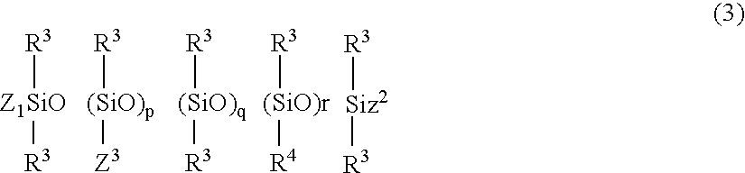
[R3][Z1SiO][R3].[R3][(SiO)p][Z3].[R3][(SiO)q][R3].[R3][(SiO)r][R4].[R3][Siz2][R3]
